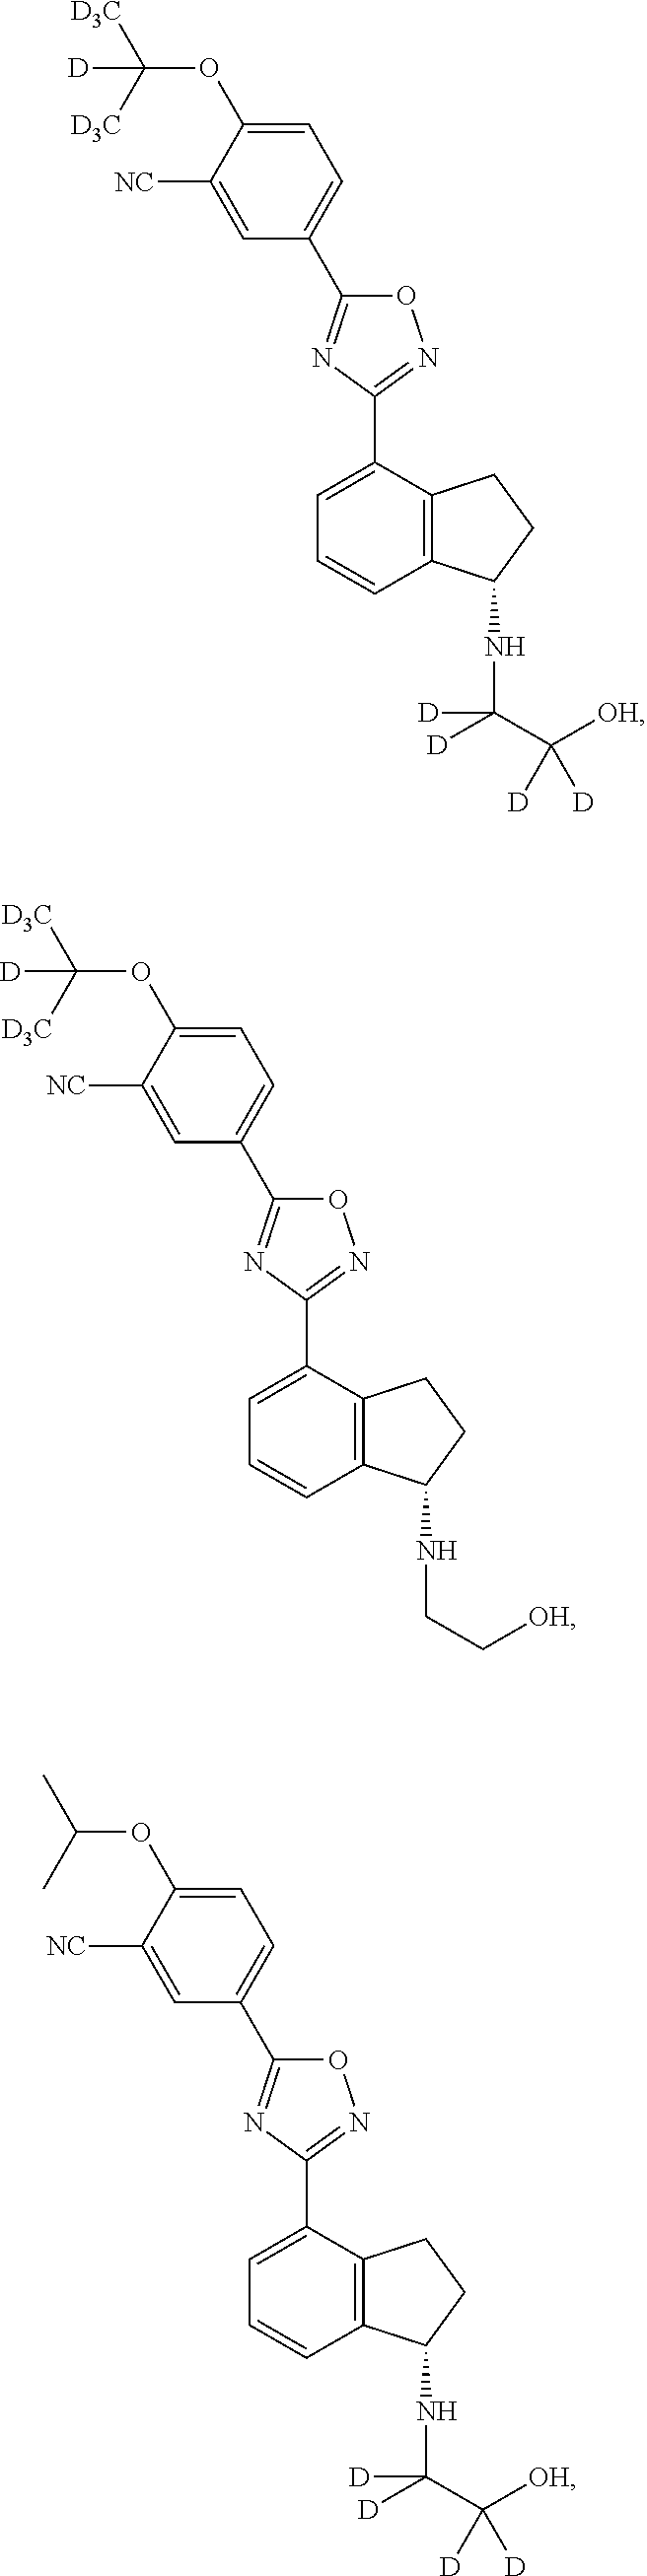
C1([NC])=CC(C2=NC(C3=CC=CC4=C3CCC4NC(C([OH])([D])[D])([D])[D])=NO2)=CC=C1OC([D3C])([D3C])[D].C1([NC])=CC(C2=NC(C3=CC=CC4=C3CCC4NCC[OH])=NO2)=CC=C1OC([D3C])([D3C])[D].C1([NC])=CC(C2=NC(C3=CC=CC4=C3CCC4NC(C([OH])([D])[D])([D])[D])=NO2)=CC=C1OC(C)C
